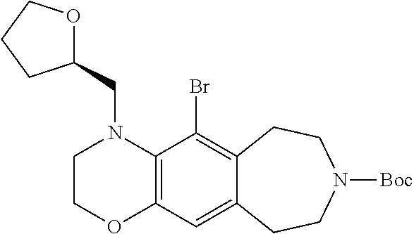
C1OC2=C(N(CC3OCCC3)C1)C(Br)=C1C(=C2)CCN([Boc])CC1
